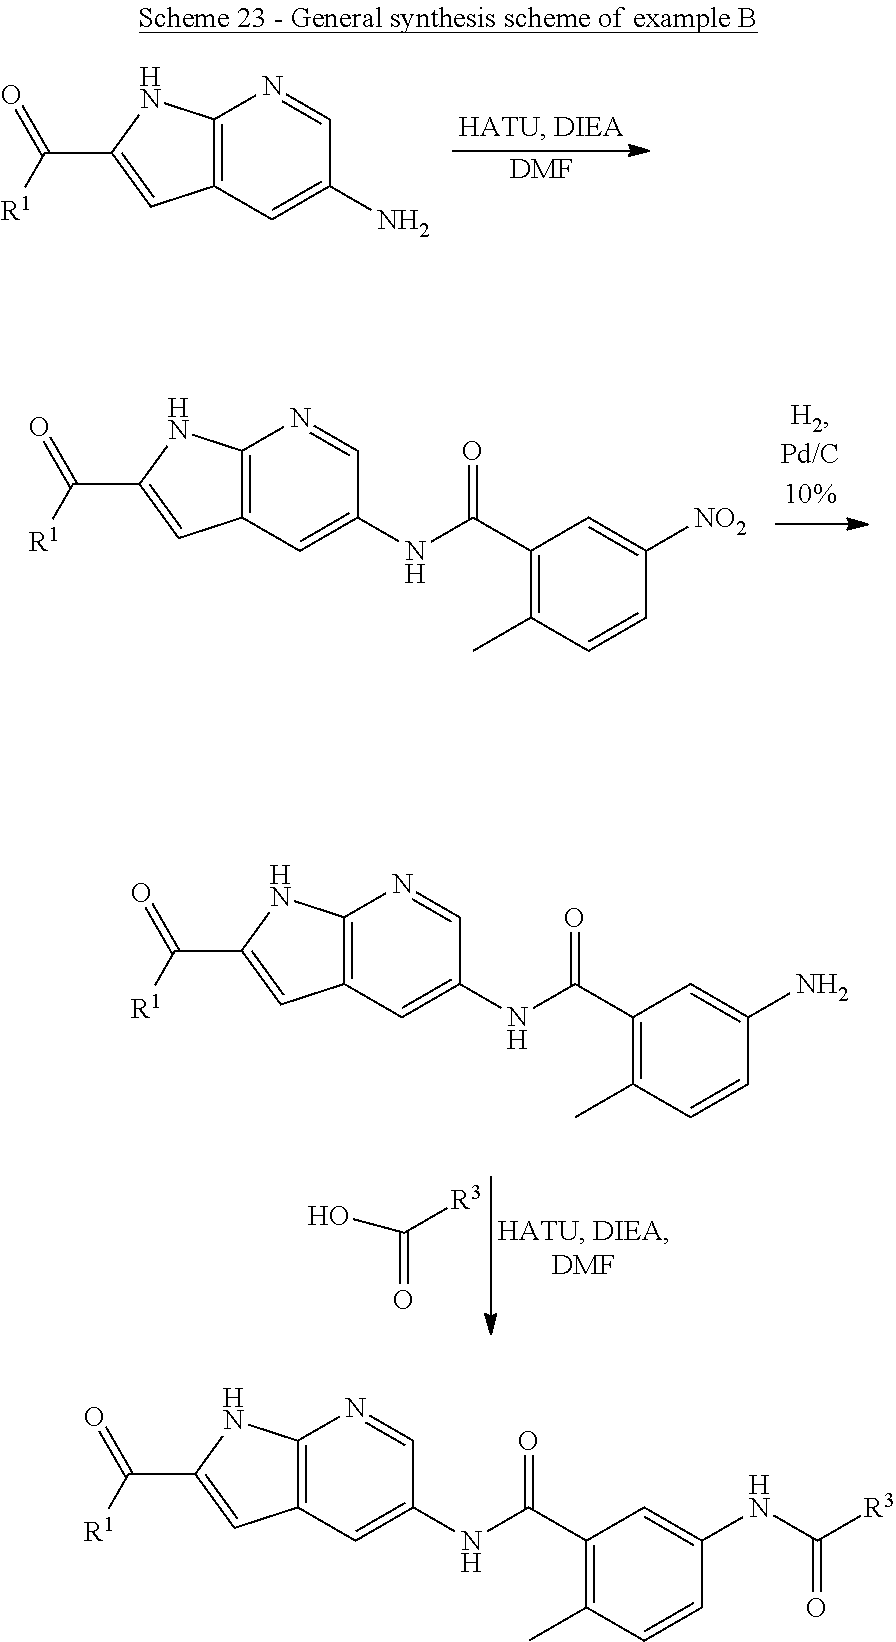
C12=C(C=C(N)C=N1)C=C(C([R1])=O)N2.[DMF].C12=C(C=C(NC(C3=C(C)C=CC([NO2])=C3)=O)C=N1)C=C(C([R1])=O)N2.C12=C(C=C(NC(C3=C(C)C=CC(N)=C3)=O)C=N1)C=C(C([R1])=O)N2.OC([R3])=O.C12=C(C=C(NC(C3=C(C)C=CC(NC([R3])=O)=C3)=O)C=N1)C=C(C([R1])=O)N2
